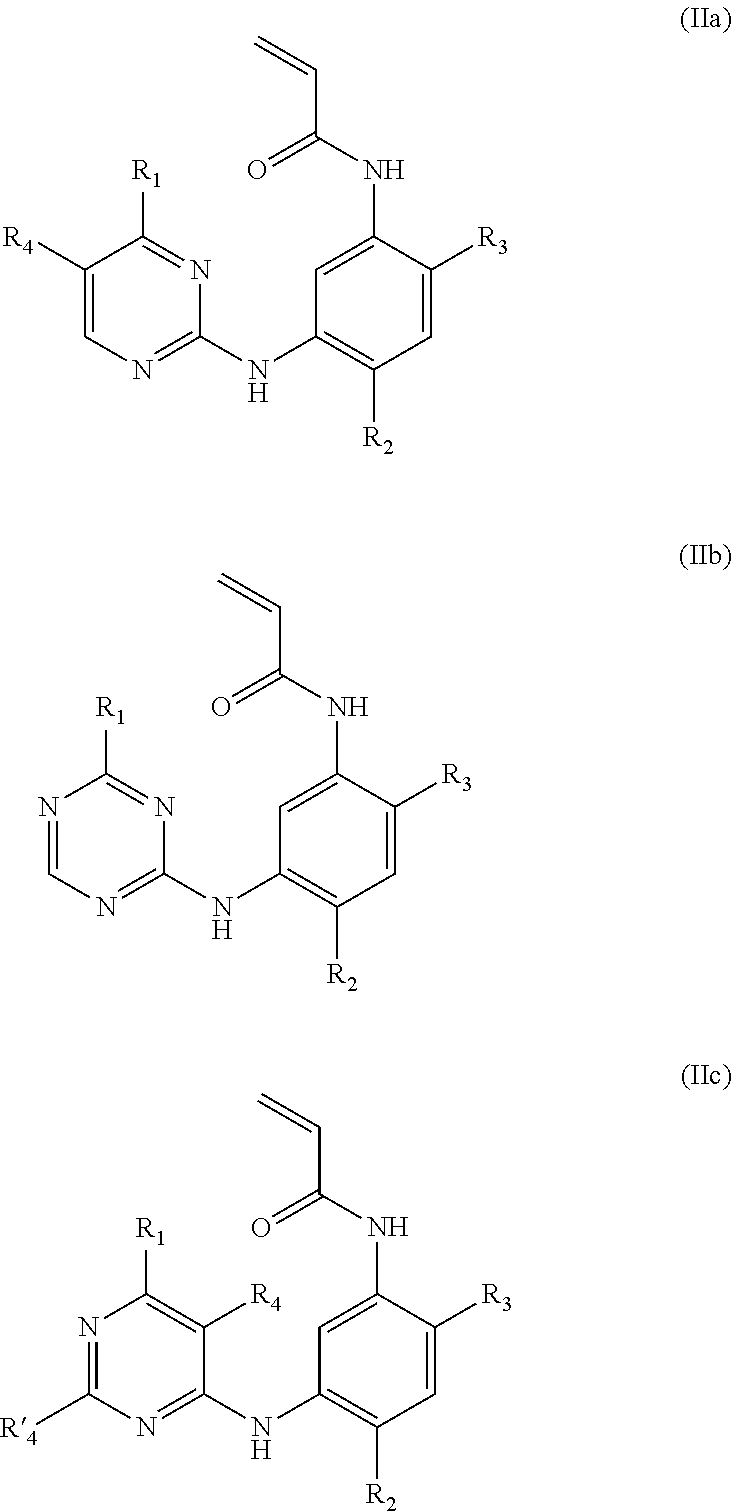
[R1]C1=NC(NC2=C([R2])C=C([R3])C(NC(=O)C=C)=C2)=NC=C1[R4].[R1]C1=NC(NC2=C([R2])C=C([R3])C(NC(=O)C=C)=C2)=NC=N1.[R1]C1=C([R4])C(NC2=C([R2])C=C([R3])C(NC(=O)C=C)=C2)=NC([R4])=N1
